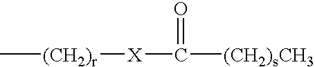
C[(CH2)r][X]C([(CH2)sCH3])=O
